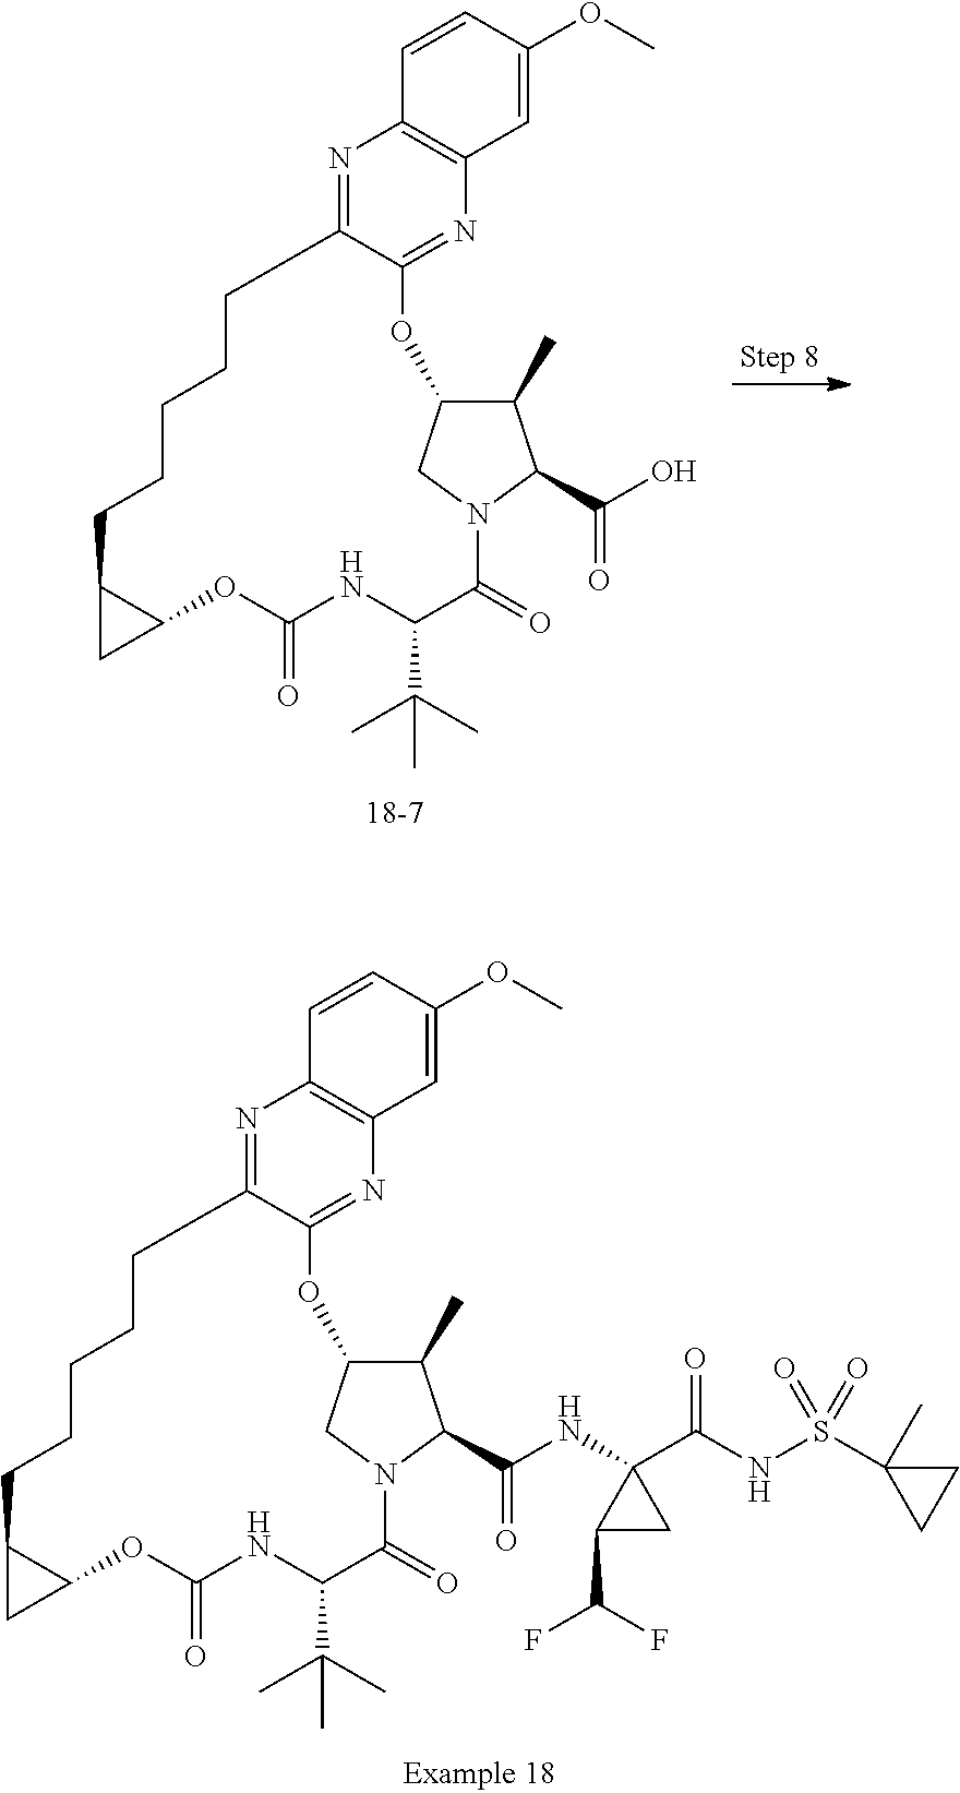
O1C2=NC3=C(N=C2CCCCCC2C(OC(=O)NC(C(C)(C)C)C(=O)N4CC1C(C)C4C(=O)O)C2)C=CC(OC)=C3.O1C2=NC3=C(N=C2CCCCCC2C(OC(=O)NC(C(C)(C)C)C(=O)N4CC1C(C)C4C(=O)NC1(C(NS(C4(C)CC4)(=O)=O)=O)C(C(F)F)C1)C2)C=CC(OC)=C3
